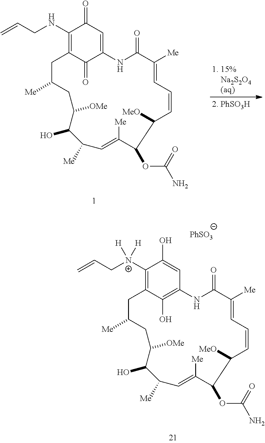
C1(NCC=C)=C2C(=O)C(=CC1=O)NC(=O)C([Me])=CC=CC([MeO])C(OC(=O)N)C([Me])=CC([Me])C(O)C([OMe])CC([Me])C2.C1([N+](CC=C)([H])[H])=C2C(O)=C(C=C1O)NC(=O)C([Me])=CC=CC([MeO])C(OC(=O)N)C([Me])=CC([Me])C(O)C([OMe])CC([Me])C2.[PhSO3]
